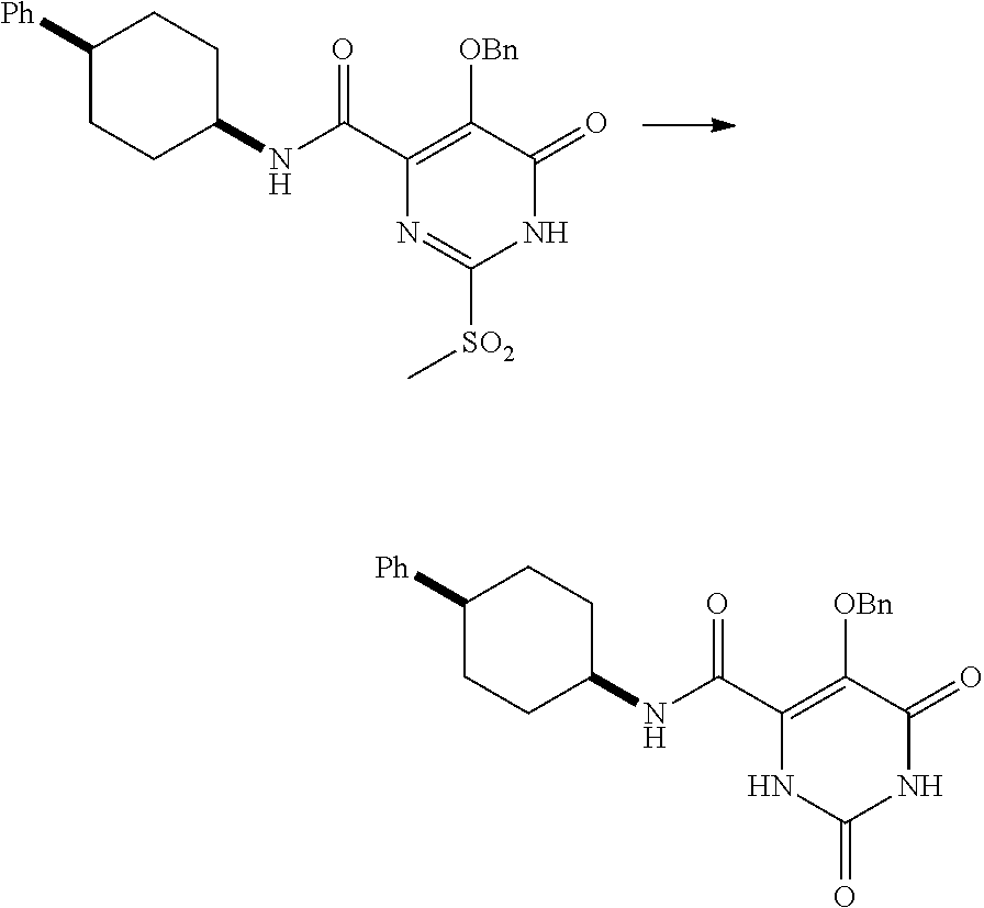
C1([Ph])CCC(NC(C2=C([OBn])C(=O)NC([SO2]C)=N2)=O)CC1.C1([Ph])CCC(NC(C2=C([OBn])C(=O)NC(=O)N2)=O)CC1
